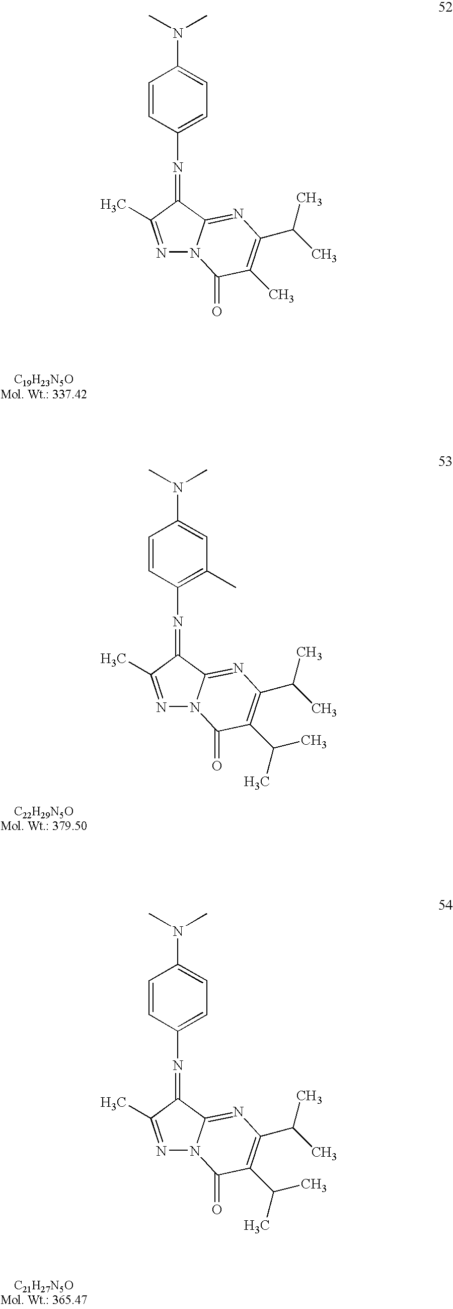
C1=CC(N=C2C3=NC(C(C)C)=C(C(C)C)C(=O)N3N=C2C)=C(C)C=C1N(C)C.C1=CC(N=C2C3=NC(C(C)C)=C(C(C)C)C(=O)N3N=C2C)=CC=C1N(C)C.C1=CC(N=C2C3=NC(C(C)C)=C(C)C(=O)N3N=C2C)=CC=C1N(C)C
